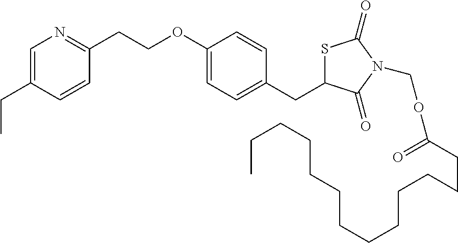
C1=C(CC)C=CC(CCOC2=CC=C(CC3SC(=O)N(COC(=O)CCCCCCCCCCCCC)C3=O)C=C2)=N1
